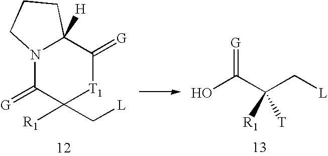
OC(C(C[L])([R1])[T])=[G].N12C(=[G])C([R1])(C[L])[T1]C(=[G])C1([H])CCC2
